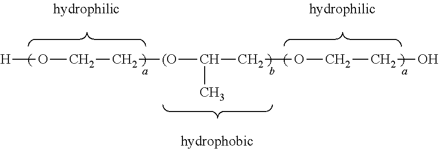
[H]OCC[(O]C(COCCO)C
